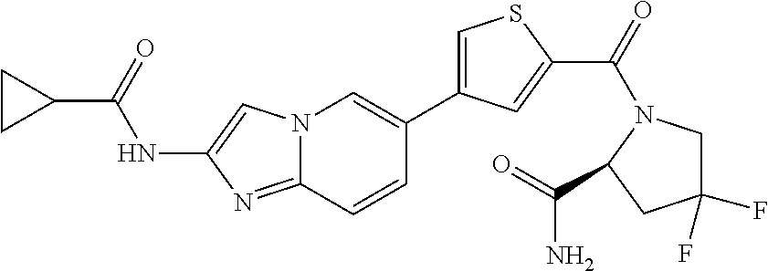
C1CC1C(=O)NC1=CN2C(=N1)C=CC(C1=CSC(C(=O)N3CC(F)(F)CC3C(=O)N)=C1)=C2
